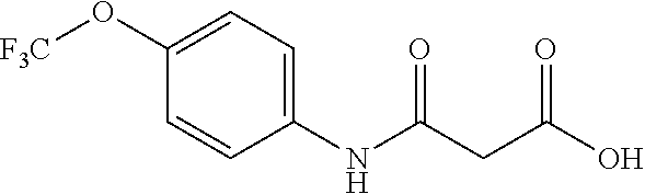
C1(NC(CC(O)=O)=O)=CC=C(O[F3C])C=C1
